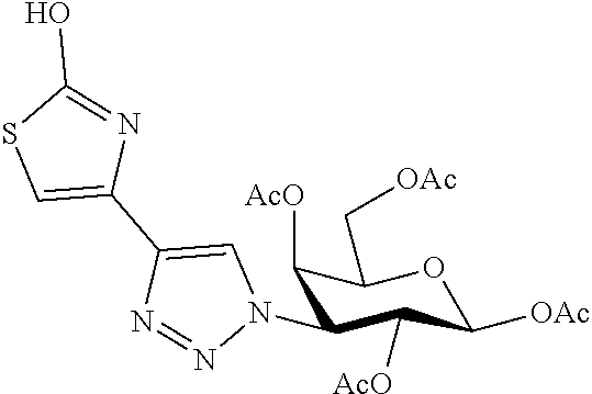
C1([AcO])C(N2C=C(C3=CSC(O)=N3)N=N2)C([AcO])C([OAc])OC1C[OAc]
